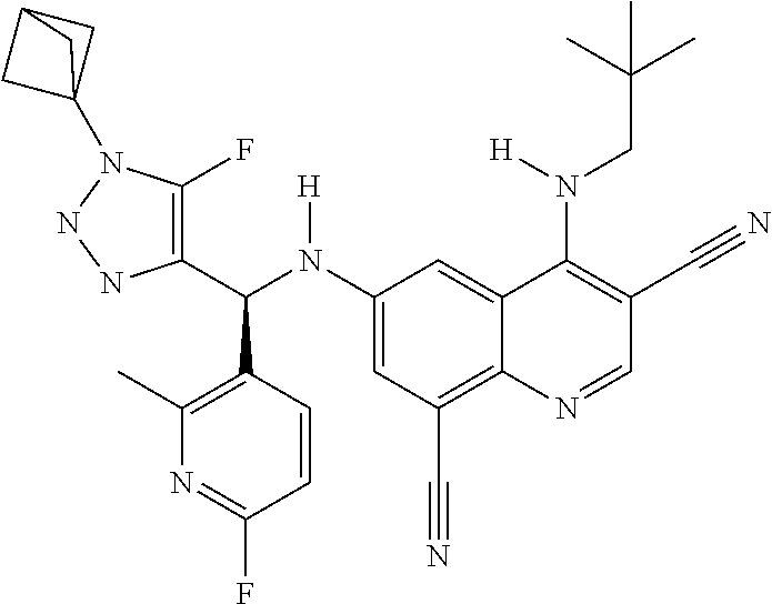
C1(N(C(C2=C(F)N(C34CC(C3)C4)NN2)C2=C(C)N=C(F)C=C2)[H])=CC(C#N)=C2C(=C1)C(N(CC(C)(C)C)[H])=C(C#N)C=N2
